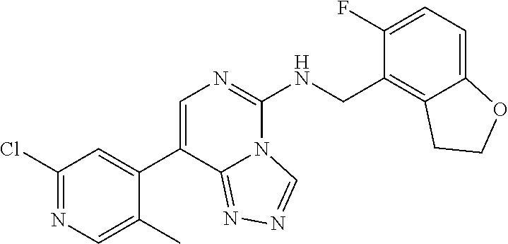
C1(C2=CN=C(NCC3=C4C(=CC=C3F)OCC4)N3C2=NN=C3)=CC(Cl)=NC=C1C
